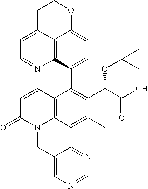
C12=C3C(C4=C(C(C(O)=O)OC(C)(C)C)C(C)=CC5=C4C=CC(=O)N5CC4=CN=CN=C4)=CC=C1OCCC2=CC=N3
